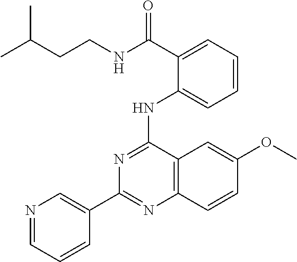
C1(C2=CN=CC=C2)=NC2=C(C(NC3=CC=CC=C3C(NCCC(C)C)=O)=N1)C=C(OC)C=C2
